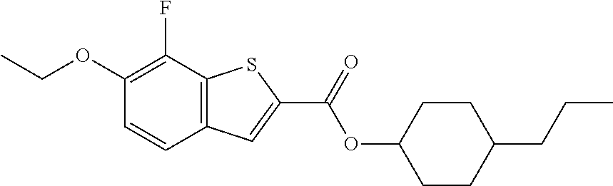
C1(OCC)=C(F)C2=C(C=C1)C=C(C(OC1CCC(CCC)CC1)=O)S2
